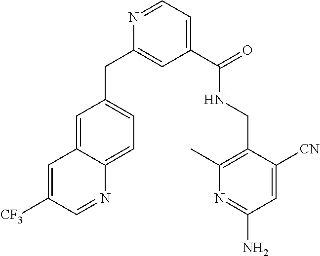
C1=C2C(=CC=C1CC1=CC(C(=O)NCC3=C(C)N=C(N)C=C3[CN])=CC=N1)N=CC([CF3])=C2
